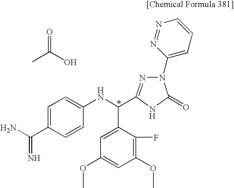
CC(O)=O.C1=C(C(N)=N)C=CC(NC(C2=CC(OC)=CC(OC)=C2F)C2=NN(C3=CC=CN=N3)C(=O)N2)=C1
